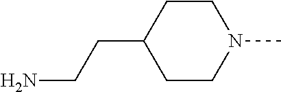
NCCC1CCN(C)CC1
